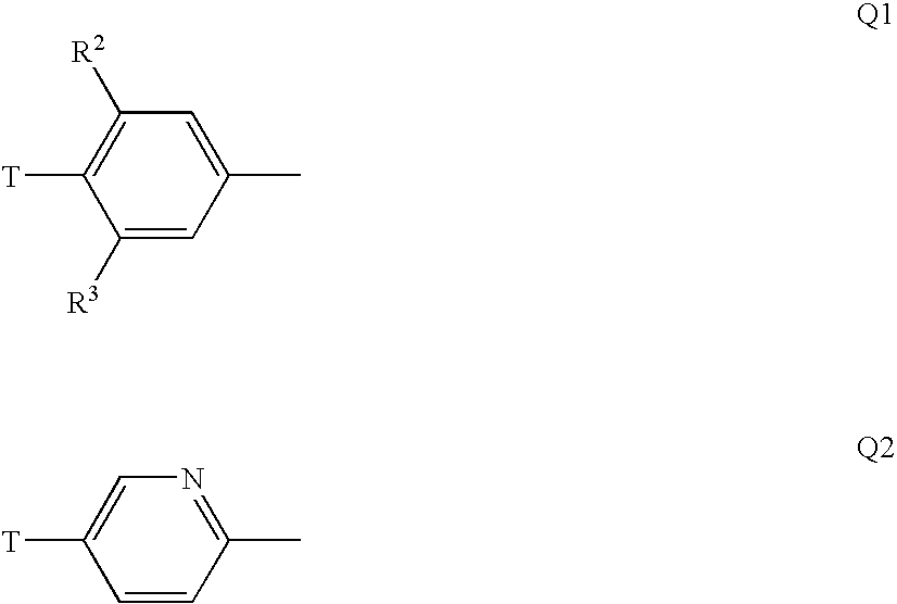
C1([R2])=C([T])C([R3])=CC(C)=C1.C1=CC(C)=NC=C1[T]
